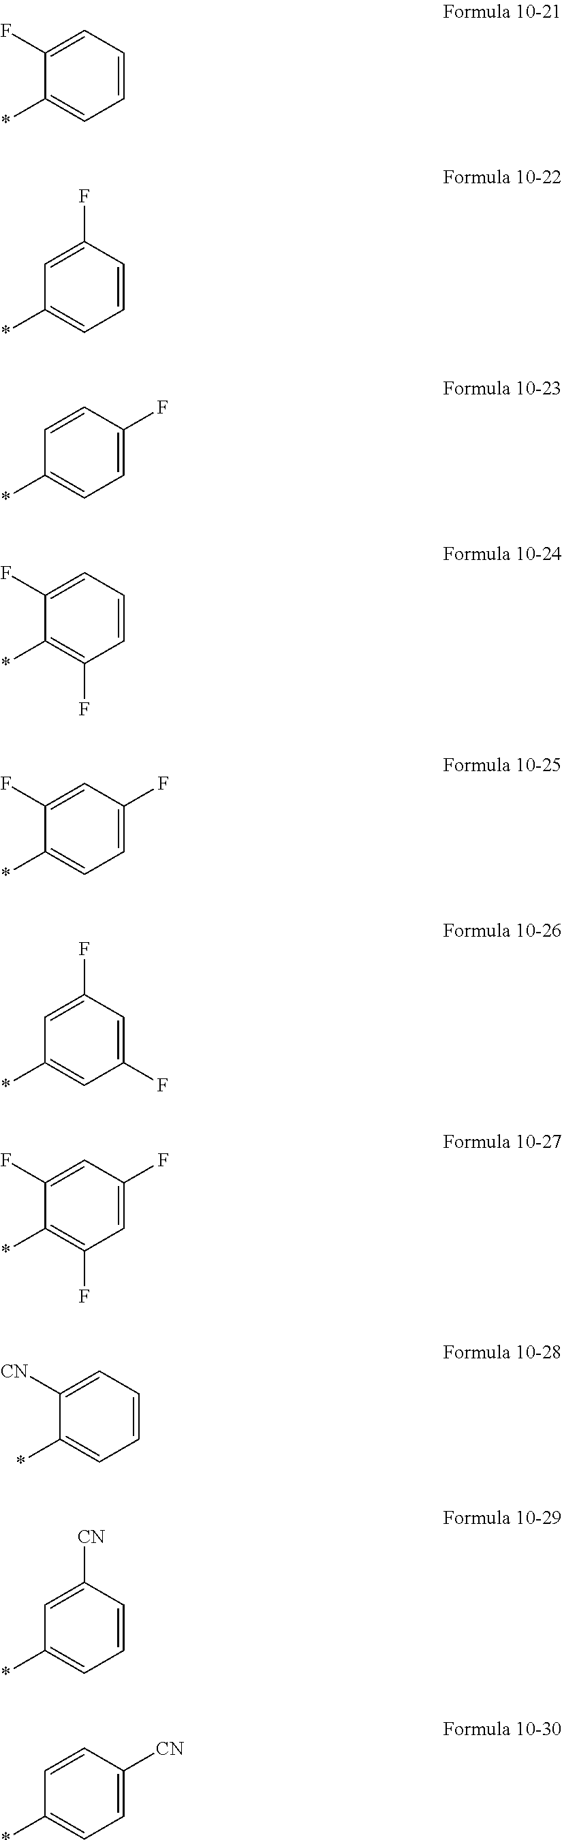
C1=CC=C(F)C(*)=C1.C1=CC(F)=CC(*)=C1.C1=C(F)C=CC(*)=C1.C1=CC=C(F)C(*)=C1F.C1=C(F)C=C(F)C(*)=C1.C1(F)=CC(F)=CC(*)=C1.C1=C(F)C=C(F)C(*)=C1F.C1=CC=C([CN])C(*)=C1.C1=CC([CN])=CC(*)=C1.C1=C([CN])C=CC(*)=C1
